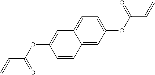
C1=CC2=CC(OC(=O)C=C)=CC=C2C=C1OC(C=C)=O
